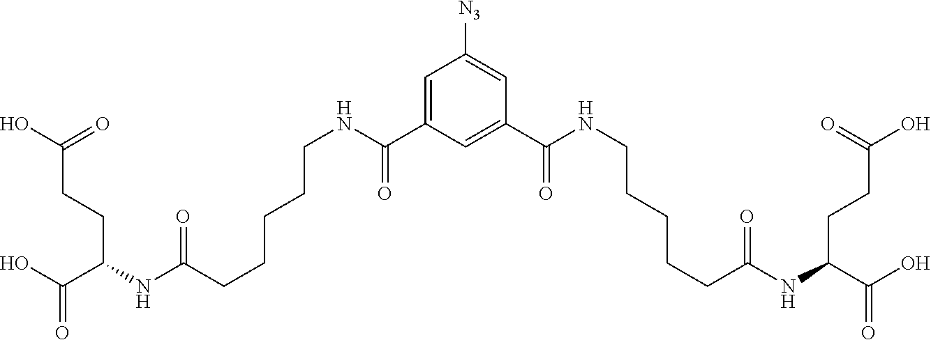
OC(C(NC(CCCCCNC(C1=CC([N3])=CC(C(NCCCCCC(NC(C(O)=O)CCC(=O)O)=O)=O)=C1)=O)=O)CCC(=O)O)=O
